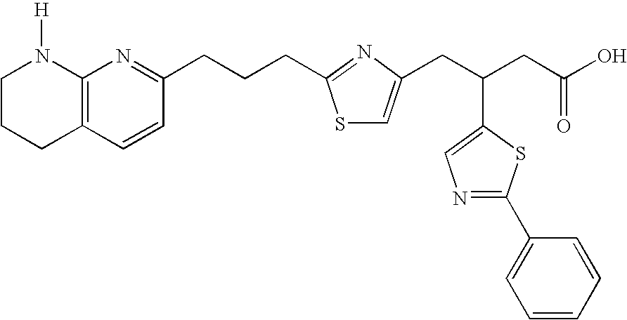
C1CCC2=C(N1[H])N=C(CCCC1=NC(CC(CC(O)=O)C3=CN=C(C4=CC=CC=C4)S3)=CS1)C=C2
